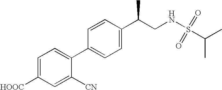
C1=CC(C(CNS(C(C)C)(=O)=O)C)=CC=C1C1=CC=C([HOOC])C=C1[CN]
